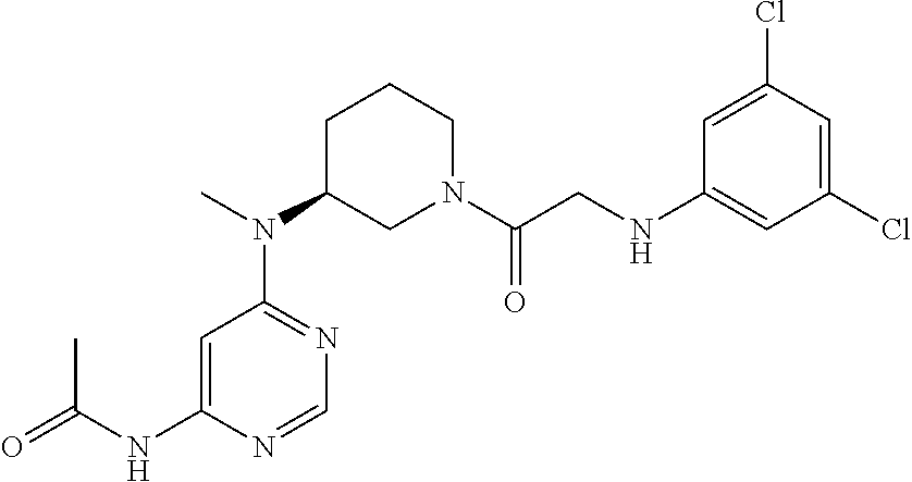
N(C1CN(C(CNC2=CC(Cl)=CC(Cl)=C2)=O)CCC1)(C)C1=NC=NC(NC(=O)C)=C1
